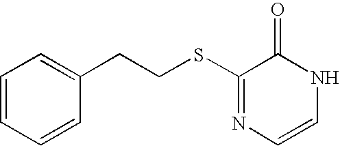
C1(SCCC2=CC=CC=C2)=NC=CNC1=O
